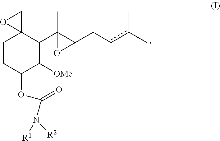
C1CC(OC(=O)N([R1])[R2])C([OMe])C(C2(C)C(Ccc(C)C)O2)C12CO2
